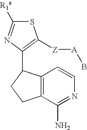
S1C([R1a])=NC(C2C3=C(CC2)C(N)=NC=C3)=C1[Z][A]B
